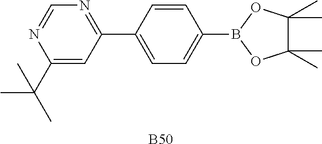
[B50].C1=C(B2OC(C)(C)C(C)(C)O2)C=CC(C2=NC=NC(C(C)(C)C)=C2)=C1
